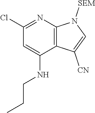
C1(Cl)=NC2=C(C(NCCC)=C1)C([CN])=CN2[SEM]
